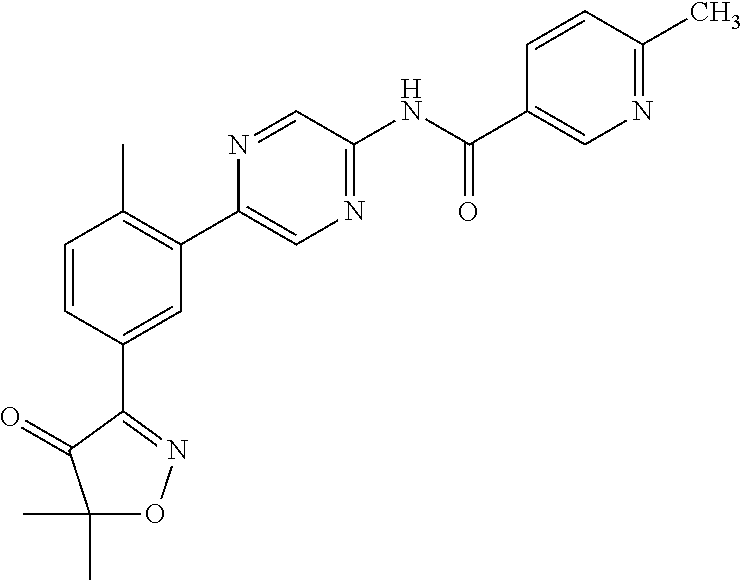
C1=CC(C2=NOC(C)(C)C2=O)=CC(C2=CN=C(NC(C3=CN=C(C)C=C3)=O)C=N2)=C1C
